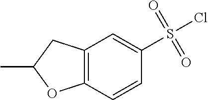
C1(S(Cl)(=O)=O)=CC2=C(C=C1)OC(C)C2
